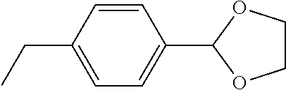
C1=C(CC)C=CC(C2OCCO2)=C1
